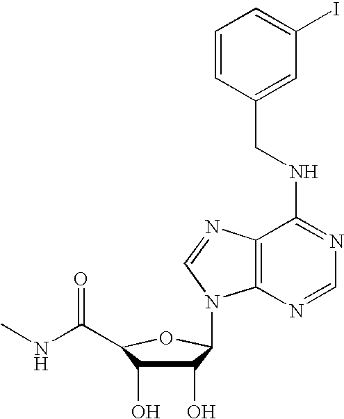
C1(O)C(O)C(C(NC)=O)OC1N1C2=C(N=C1)C(NCC1=CC(I)=CC=C1)=NC=N2
